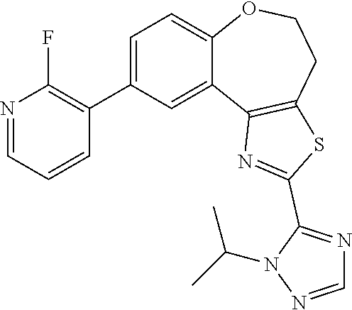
C1=C(C2=C(F)N=CC=C2)C=C2C(=C1)OCCC1=C2N=C(C2=NC=NN2C(C)C)S1
